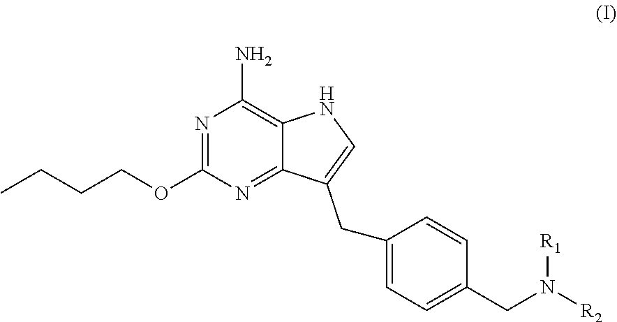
CCCCOC1=NC(N)=C2C(=N1)C(CC1=CC=C(CN([R1])[R2])C=C1)=CN2
